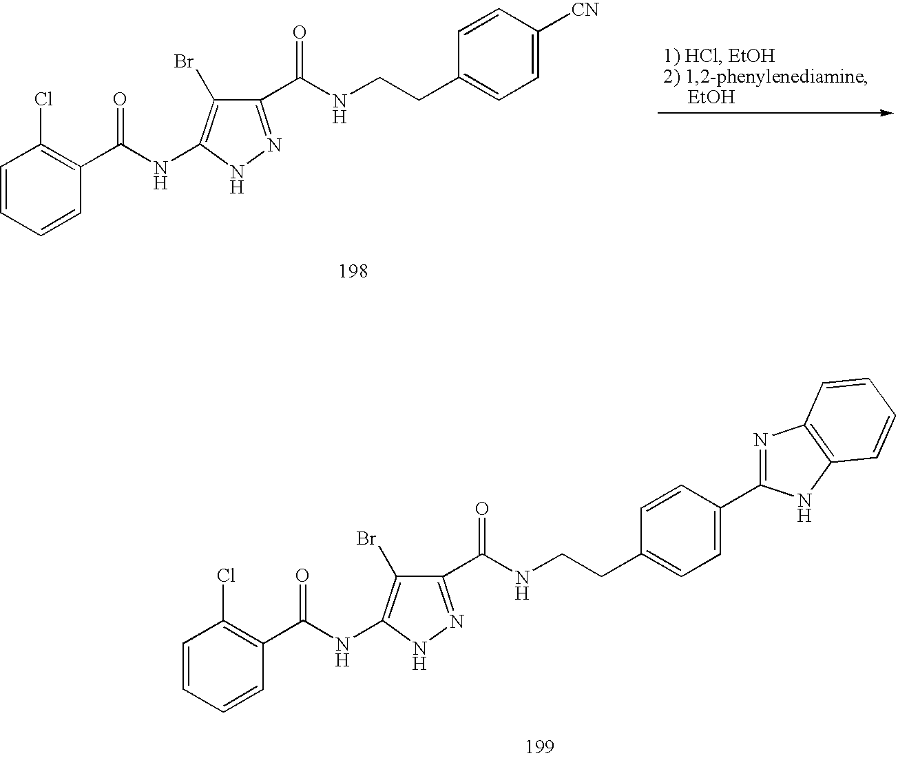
C1=CC=CC(C(NC2=C(Br)C(C(NCCC3=CC=C([CN])C=C3)=O)=NN2)=O)=C1Cl.C1=CC=CC(C(NC2=C(Br)C(C(NCCC3=CC=C(C4=NC5=C(N4)C=CC=C5)C=C3)=O)=NN2)=O)=C1Cl
